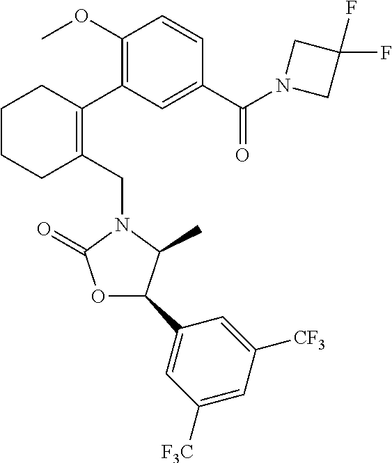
C1CCC(CN2C(=O)OC(C3=CC([F3C])=CC([CF3])=C3)C2C)=C(C2=C(OC)C=CC(C(N3CC(F)(F)C3)=O)=C2)C1
